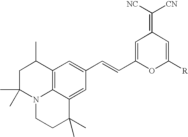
C12=C3C(=CC(C=CC4=CC(=C([CN])[NC])C=C([R])O4)=C1)C(C)(C)CCN3C(C)(C)CC2C
